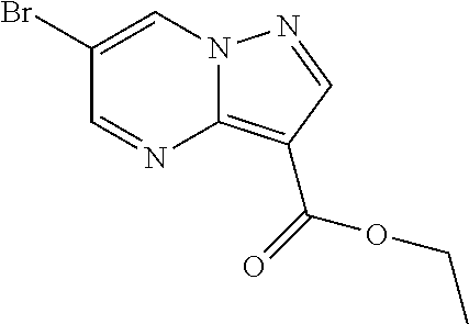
C1(Br)=CN2C(=C(C(=O)OCC)C=N2)N=C1
